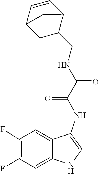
N(C1=CNC2=CC(F)=C(F)C=C12)C(C(NCC1C2C=CC(C1)C2)=O)=O
